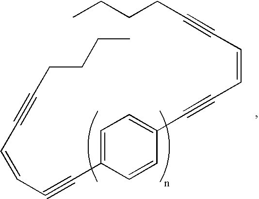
C(CCCC)#CC=CC#CC1=CC=C(C#CC=CC#CCCCC)C=C1
